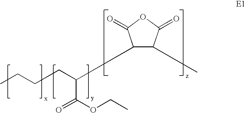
C1(C)C(=O)OC(=O)C1C(CCCC)C(OCC)=O
